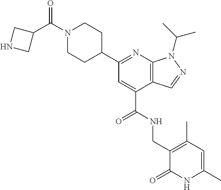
C1N(C(=O)C2CNC2)CCC(C2=NC3=C(C(C(=O)NCC4=C(C)C=C(C)NC4=O)=C2)C=NN3C(C)C)C1
